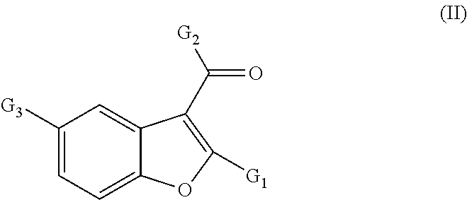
C1([G3])=CC=C2C(=C1)C(C([G2])=O)=C([G1])O2
